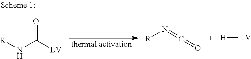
O=C([LV])N[R].[R]N=C=O.[H][LV]
